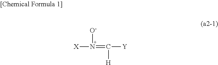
[X]N(=C([Y])[H])[O-]
